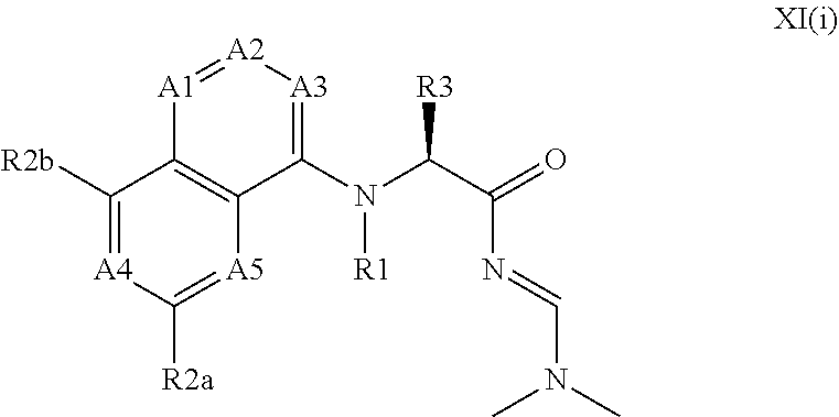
N(C)(C)C=NC(C(N([R1])C1=[A3][A2]=[A1]C2=C1[A5]=C([R2a])[A4]=C2[R2b])[R3])=O
